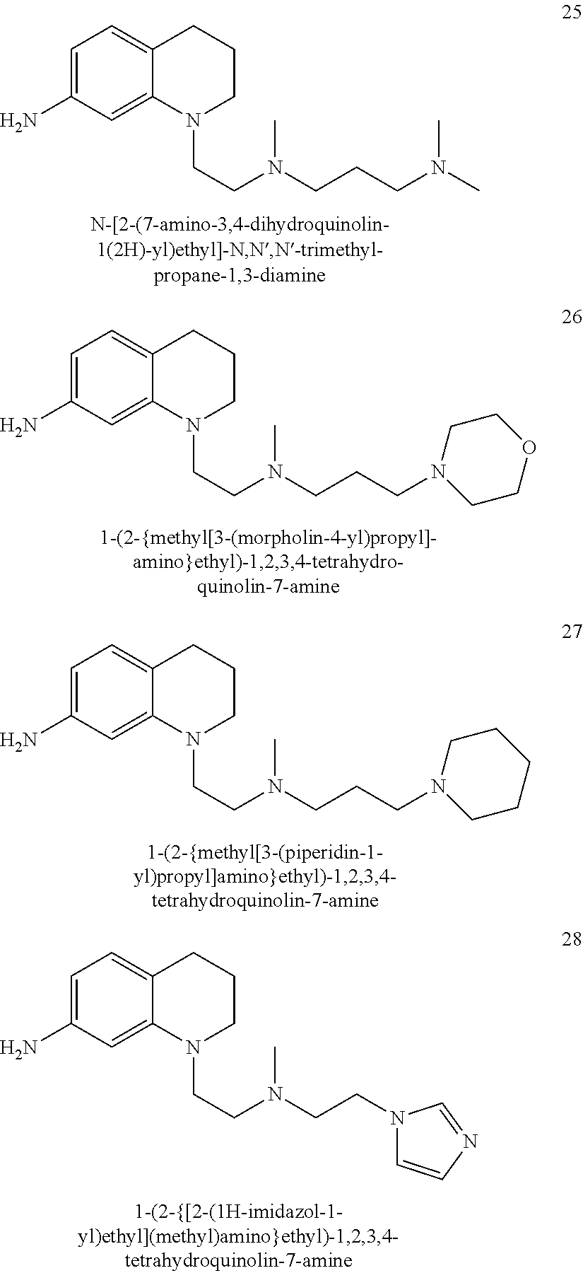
C1=C(N)C=C2C(=C1)CCCN2CCN(CCCN(C)C)C.C1=C(N)C=C2C(=C1)CCCN2CCN(CCCN1CCOCC1)C.C1=C(N)C=C2C(=C1)CCCN2CCN(CCCN1CCCCC1)C.C1=C(N)C=C2C(=C1)CCCN2CCN(CCN1C=CN=C1)C
